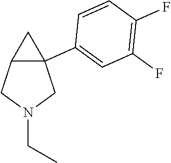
C12C(C3=CC(F)=C(F)C=C3)(CN(CC)C1)C2
